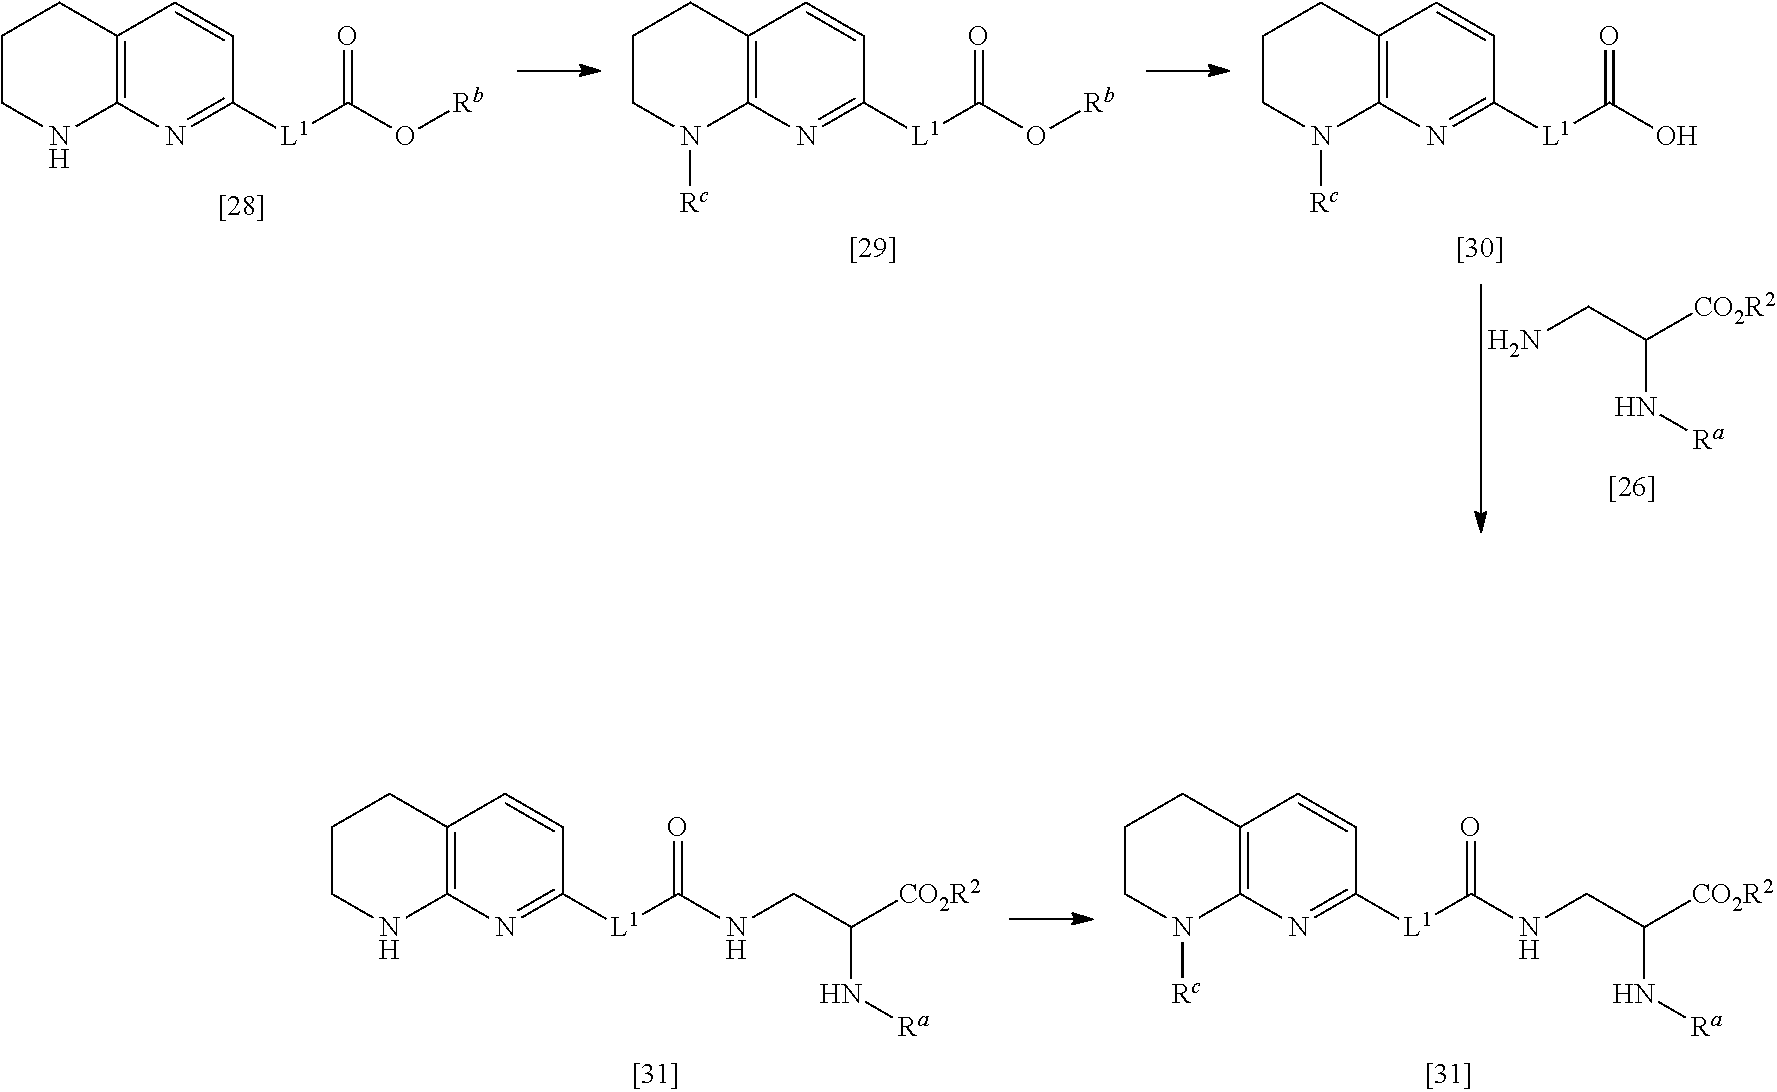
N(C(CN)[CO2R2])[Ra].C12=C(N=C([L1]C(O[Rb])=O)C=C1)NCCC2.C12=C(N=C([L1]C(O[Rb])=O)C=C1)N([Rc])CCC2.C12=C(N=C([L1]C(O)=O)C=C1)N([Rc])CCC2.C12=C(N=C([L1]C(NCC([CO2R2])N[Ra])=O)C=C1)N([Rc])CCC2.C12=C(N=C([L1]C(NCC([CO2R2])N[Ra])=O)C=C1)NCCC2
